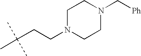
C(CCN1CCN(C[Ph])CC1)(C)(C)C
